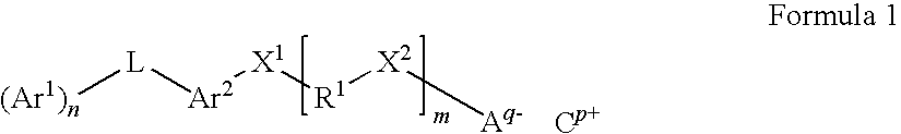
[Ar2]([L][(Ar1)n])[X1][R1][X2][Aq-].[Cp+]
